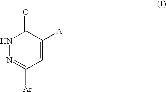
C1(=O)NN=C([Ar])C=C1[A]
